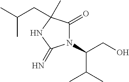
N1(C(CO)C(C)C)C(=O)C(CC(C)C)(C)NC1=N
